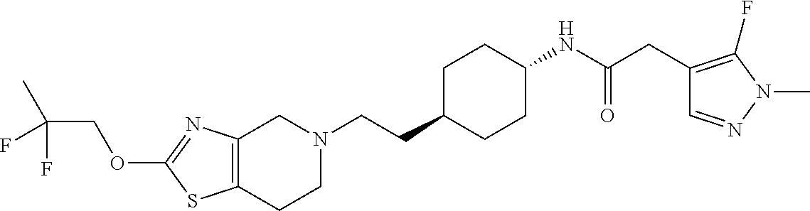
C12=C(CCN(CCC3CCC(NC(CC4=C(F)N(C)N=C4)=O)CC3)C1)SC(OCC(C)(F)F)=N2
